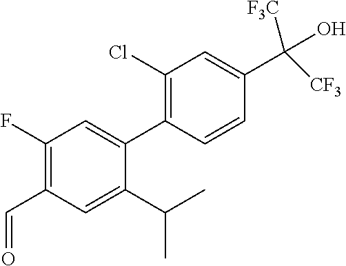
C1=C(C(C)C)C(C2=C(Cl)C=C(C(O)([F3C])[CF3])C=C2)=CC(F)=C1C=O
